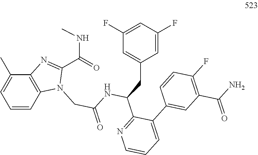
C(C(=O)NC(CC1=CC(F)=CC(F)=C1)C1=NC=CC=C1C1=CC(C(N)=O)=C(F)C=C1)N1C2=C(C(C)=CC=C2)N=C1C(NC)=O
